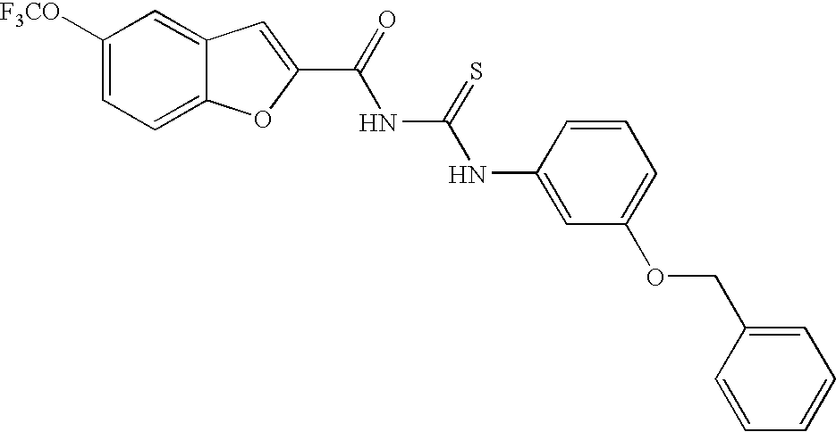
C1([F3CO])=CC=C2C(=C1)C=C(C(NC(NC1=CC(OCC3=CC=CC=C3)=CC=C1)=S)=O)O2
